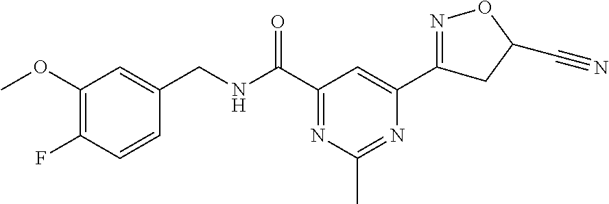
C1(OC)=C(F)C=CC(CNC(C2=NC(C)=NC(C3=NOC(C#N)C3)=C2)=O)=C1
